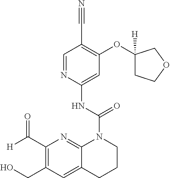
C1=NC(NC(=O)N2C3=NC(C([H])=O)=C(CO)C=C3CCC2)=CC(OC2([H])CCOC2)=C1C#N
